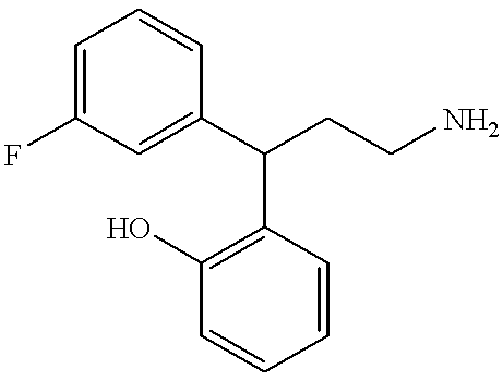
C1=C(C(CCN)C2=C(O)C=CC=C2)C=CC=C1F
